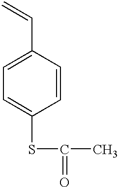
C1(C=C)=CC=C(SC(C)=O)C=C1
